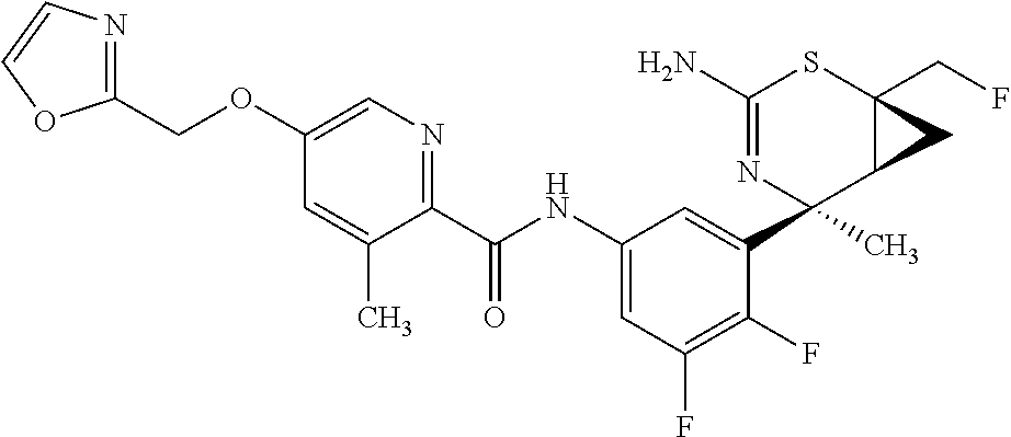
C1(N)=NC(C2=CC(NC(C3=NC=C(OCC4=NC=CO4)C=C3C)=O)=CC(F)=C2F)(C)C2C(CF)(S1)C2
